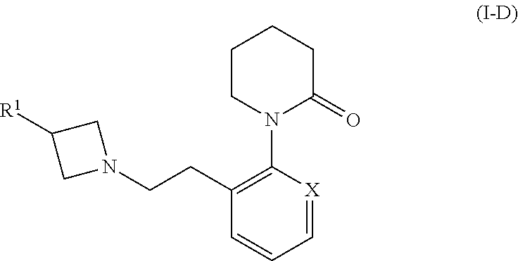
C1(CCN2CC([R1])C2)=C(N2C(=O)CCCC2)[X]=CC=C1
